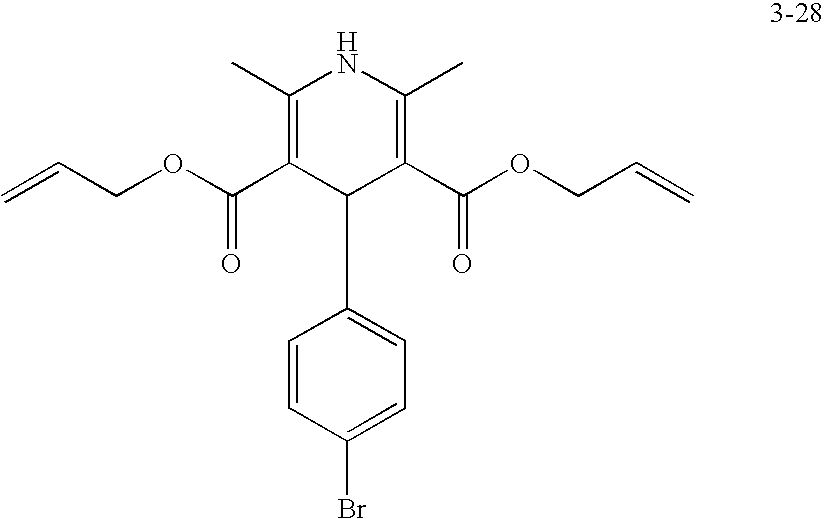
C1(C)=C(C(OCC=C)=O)C(C2=CC=C(Br)C=C2)C(C(OCC=C)=O)=C(C)N1
